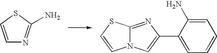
N12C(=NC(C3=CC=CC=C3N)=C1)SC=C2.C1=CSC(N)=N1
